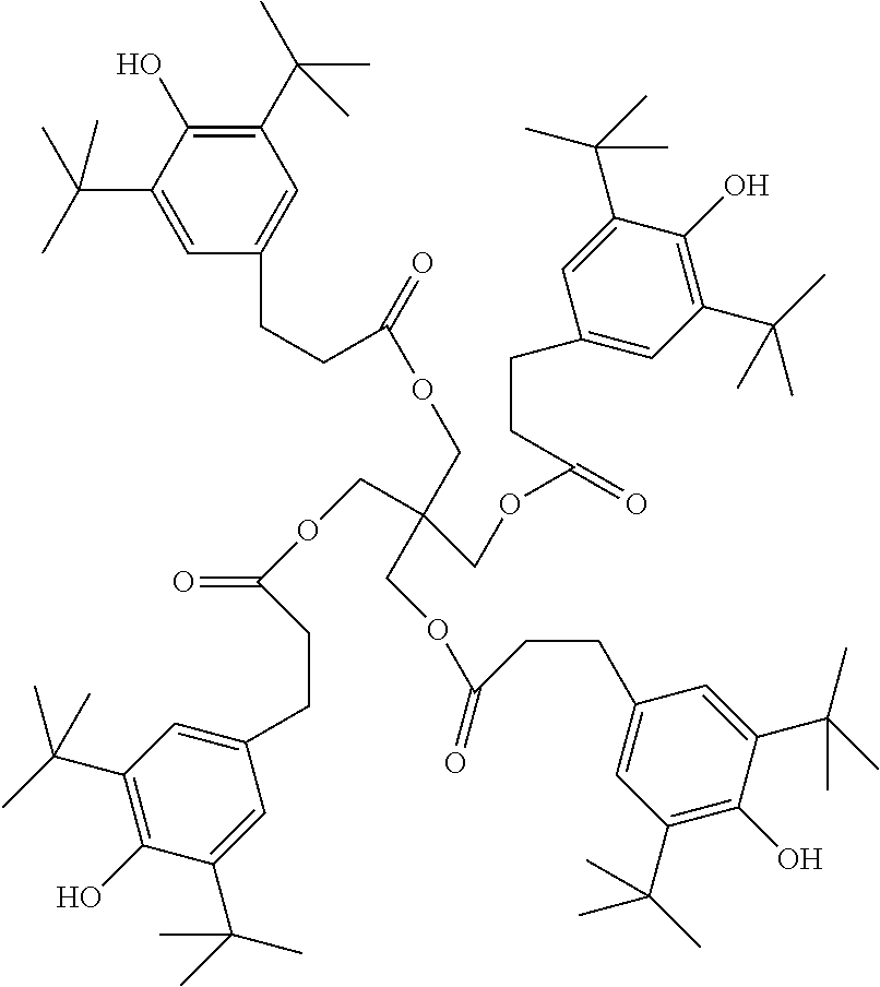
C(C1=CC(CCC(OCC(COC(CCC2=CC(C(C)(C)C)=C(O)C(C(C)(C)C)=C2)=O)(COC(CCC2=CC(C(C)(C)C)=C(O)C(C(C)(C)C)=C2)=O)COC(CCC2=CC(C(C)(C)C)=C(O)C(C(C)(C)C)=C2)=O)=O)=CC(C(C)(C)C)=C1O)(C)(C)C
